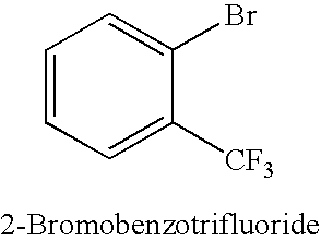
C1=CC=C([CF3])C(Br)=C1
